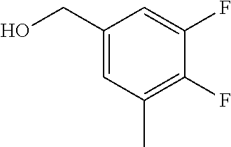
C1(CO)=CC(C)=C(F)C(F)=C1
